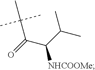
C(C(C(C)C)[NHCOOMe])(=O)C(C)(C)C
